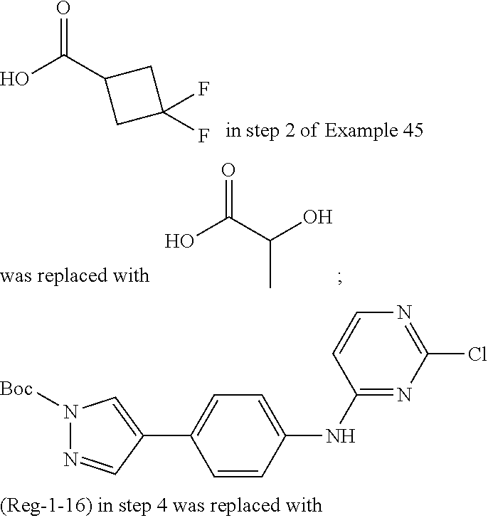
OC(C(O)C)=O.C1=CC(NC2=NC(Cl)=NC=C2)=CC=C1C1=CN([Boc])N=C1.OC(C1CC(F)(F)C1)=O
